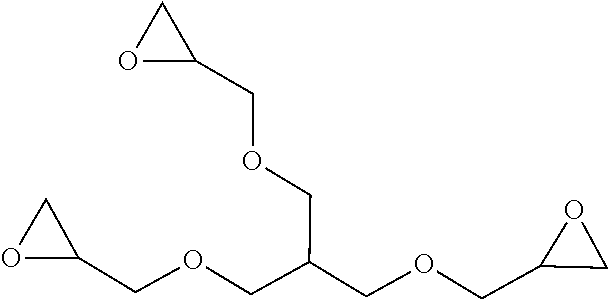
C1(COCC(COCC2CO2)COCC2CO2)CO1
